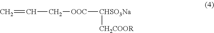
C=CC[OOC][CHSO3Na][CH2COOR]
